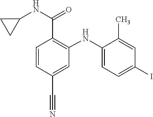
C1(C)=CC(I)=CC=C1NC1=C(C(=O)NC2CC2)C=CC(C#N)=C1
